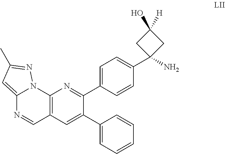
NC1(C2=CC=C(C3=NC4=C(C=C3C3=CC=CC=C3)C=NC3=CC(C)=NN43)C=C2)CC(O)([H])C1
